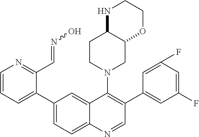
N1=C(C=NO)C(C2=CC=C3C(=C2)C(N2CC4C(CC2)NCCO4)=C(C2=CC(F)=CC(F)=C2)C=N3)=CC=C1
